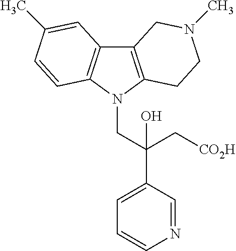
C12=C(N(CC(C3=CC=CN=C3)(C[CO2H])O)C3=C1C=C(C)C=C3)CCN(C)C2
